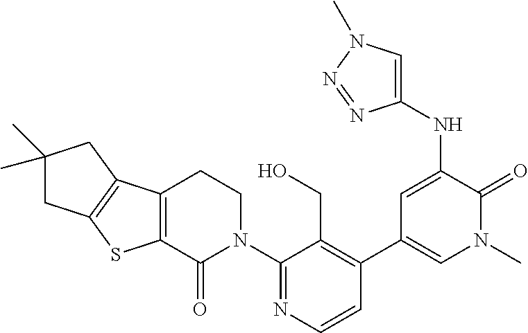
C12=C(C3=C(S1)C(=O)N(C1=NC=CC(C4=CN(C)C(=O)C(NC5=CN(C)N=N5)=C4)=C1CO)CC3)CC(C)(C)C2
